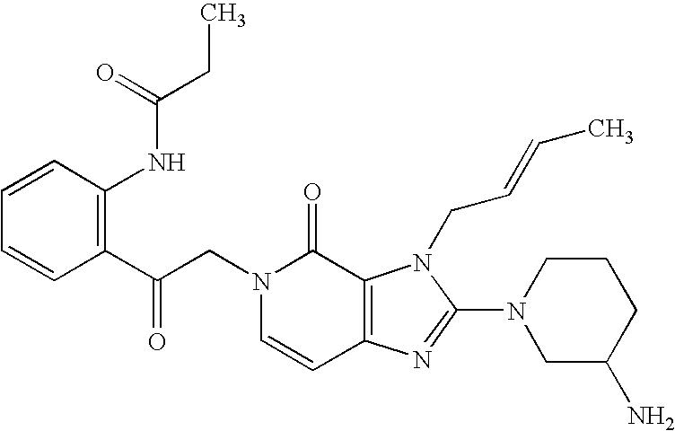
C(N1C=CC2=C(C1=O)N(CC=CC)C(N1CC(N)CCC1)=N2)C(C1=C(NC(CC)=O)C=CC=C1)=O
